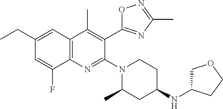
C1(CC)=CC2=C(N=C(N3CCC(NC4COCC4)CC3C)C(C3=NC(C)=NO3)=C2C)C(F)=C1
